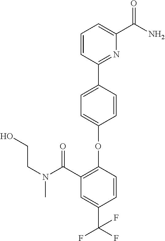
C1=CC(C2=NC(C(N)=O)=CC=C2)=CC=C1OC1=C(C(N(CCO)C)=O)C=C(C(F)(F)F)C=C1
